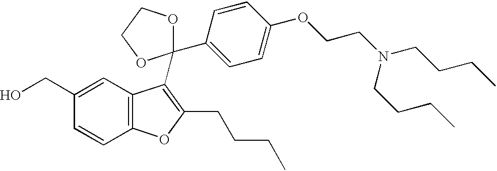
C12=C(C=C(CO)C=C1)C(C1(C3=CC=C(OCCN(CCCC)CCCC)C=C3)OCCO1)=C(CCCC)O2
